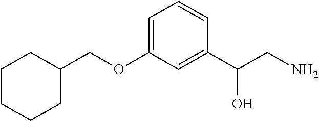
O(C1=CC=CC(C(CN)O)=C1)CC1CCCCC1
